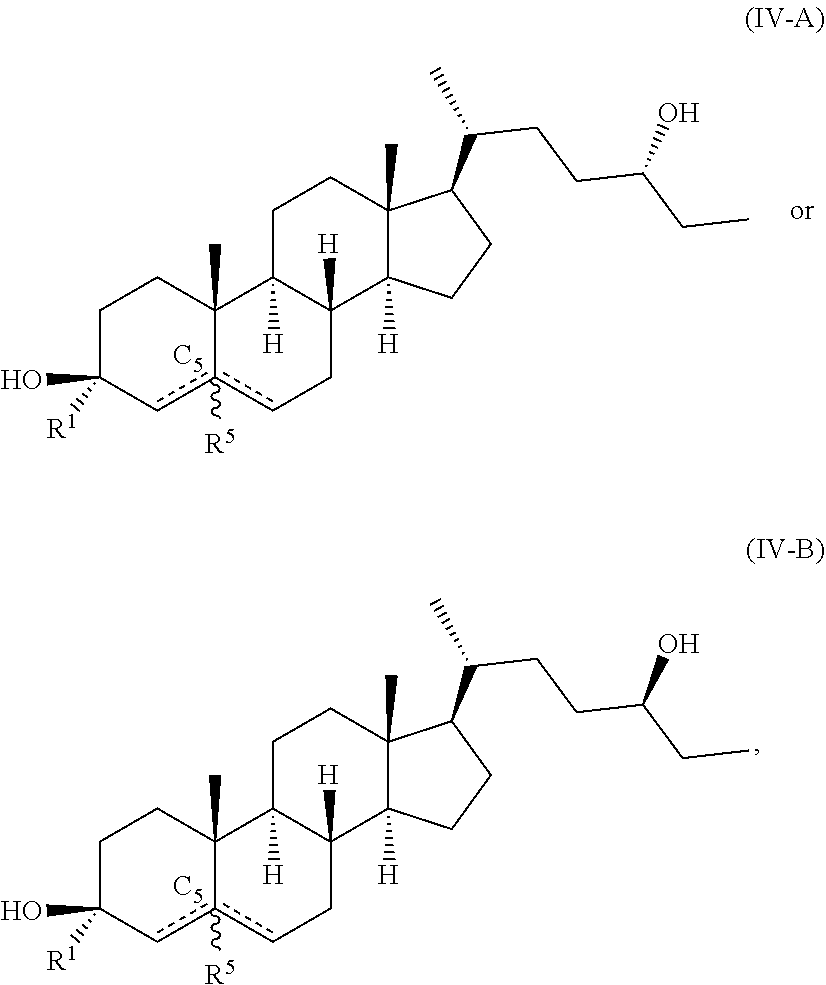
C1(O)([R1])cc2([R5])cCC3([H])C([H])(C2(C)CC1)CCC1(C)C(C(CCC(O)CC)C)CCC13[H].[C5].C1(O)([R1])cc2([R5])cCC3([H])C([H])(C2(C)CC1)CCC1(C)C(C(CCC(O)CC)C)CCC13[H].[C5]
